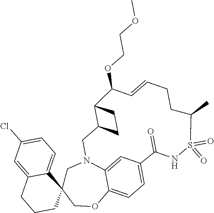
C1CC2(C3=CC=C(Cl)C=C3C1)COC1=CC=C3C(=O)NS(=O)(=O)C(C)CCC=CC(OCCOC)C4C(CN(C1=C3)C2)CC4
